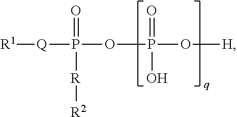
[R1][Q]P(OP(=O)(O)O[H])(=O)[R][R2]
